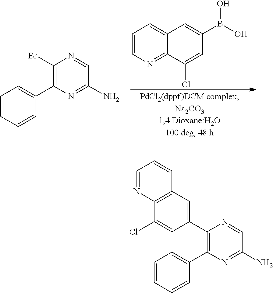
C1=CN=C2C(=C1)C=C(B(O)O)C=C2Cl.C1=CC=CC(C2=C(Br)N=CC(N)=N2)=C1.C1=CC=CC(C2=C(C3=CC4=C(C(Cl)=C3)N=CC=C4)N=CC(N)=N2)=C1
